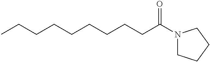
CCCCCCCCCC(=O)N1CCCC1
